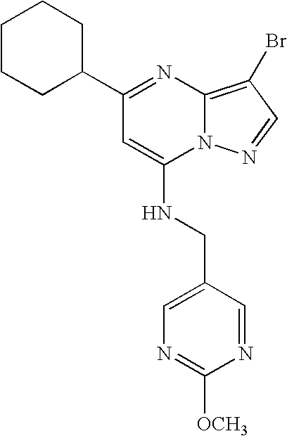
C1CCC(C2=NC3=C(Br)C=NN3C(NCC3=CN=C([OCH3])N=C3)=C2)CC1
